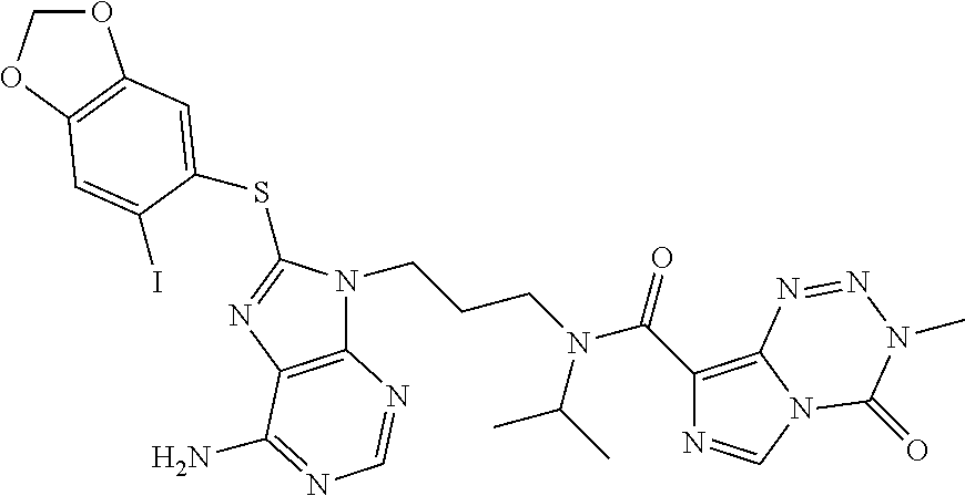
C12=C(N=C(SC3=CC4=C(OCO4)C=C3I)N1CCCN(C(C1=C3N(C=N1)C(=O)N(C)N=N3)=O)C(C)C)C(N)=NC=N2
